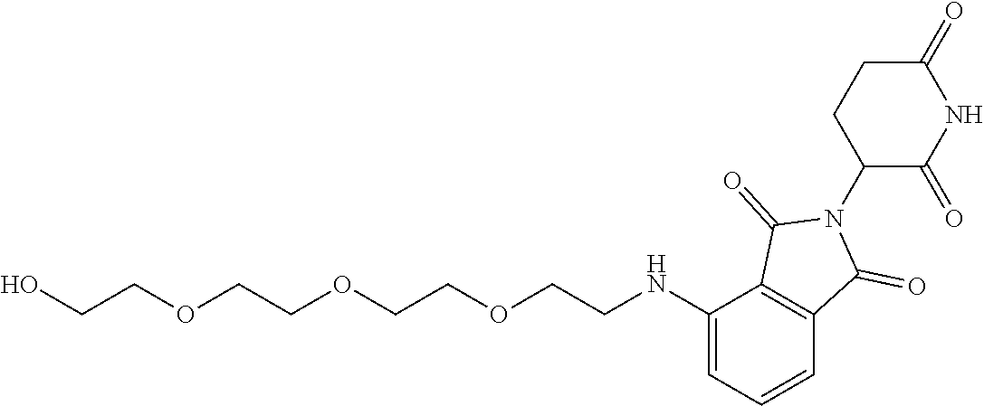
C1(=O)CCC(N2C(=O)C3=C(C2=O)C=CC=C3NCCOCCOCCOCCO)C(=O)N1
